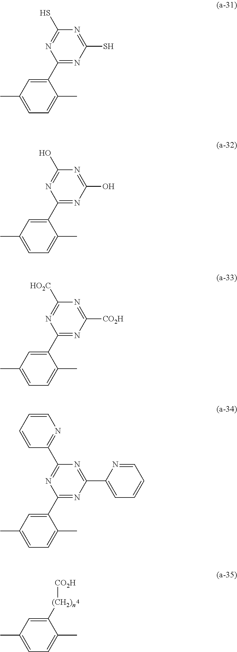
C1=C(C)C=C([(CH2)n][CO2H])C(C)=C1.C1=C(C)C=C(C2=NC(S)=NC(S)=N2)C(C)=C1.C1=C(C)C=C(C2=NC(O)=NC(O)=N2)C(C)=C1.C1=C(C)C=C(C2=NC([CO2H])=NC([HO2C])=N2)C(C)=C1.C1=C(C)C=C(C2=NC(C3=CC=CC=N3)=NC(C3=NC=CC=C3)=N2)C(C)=C1
